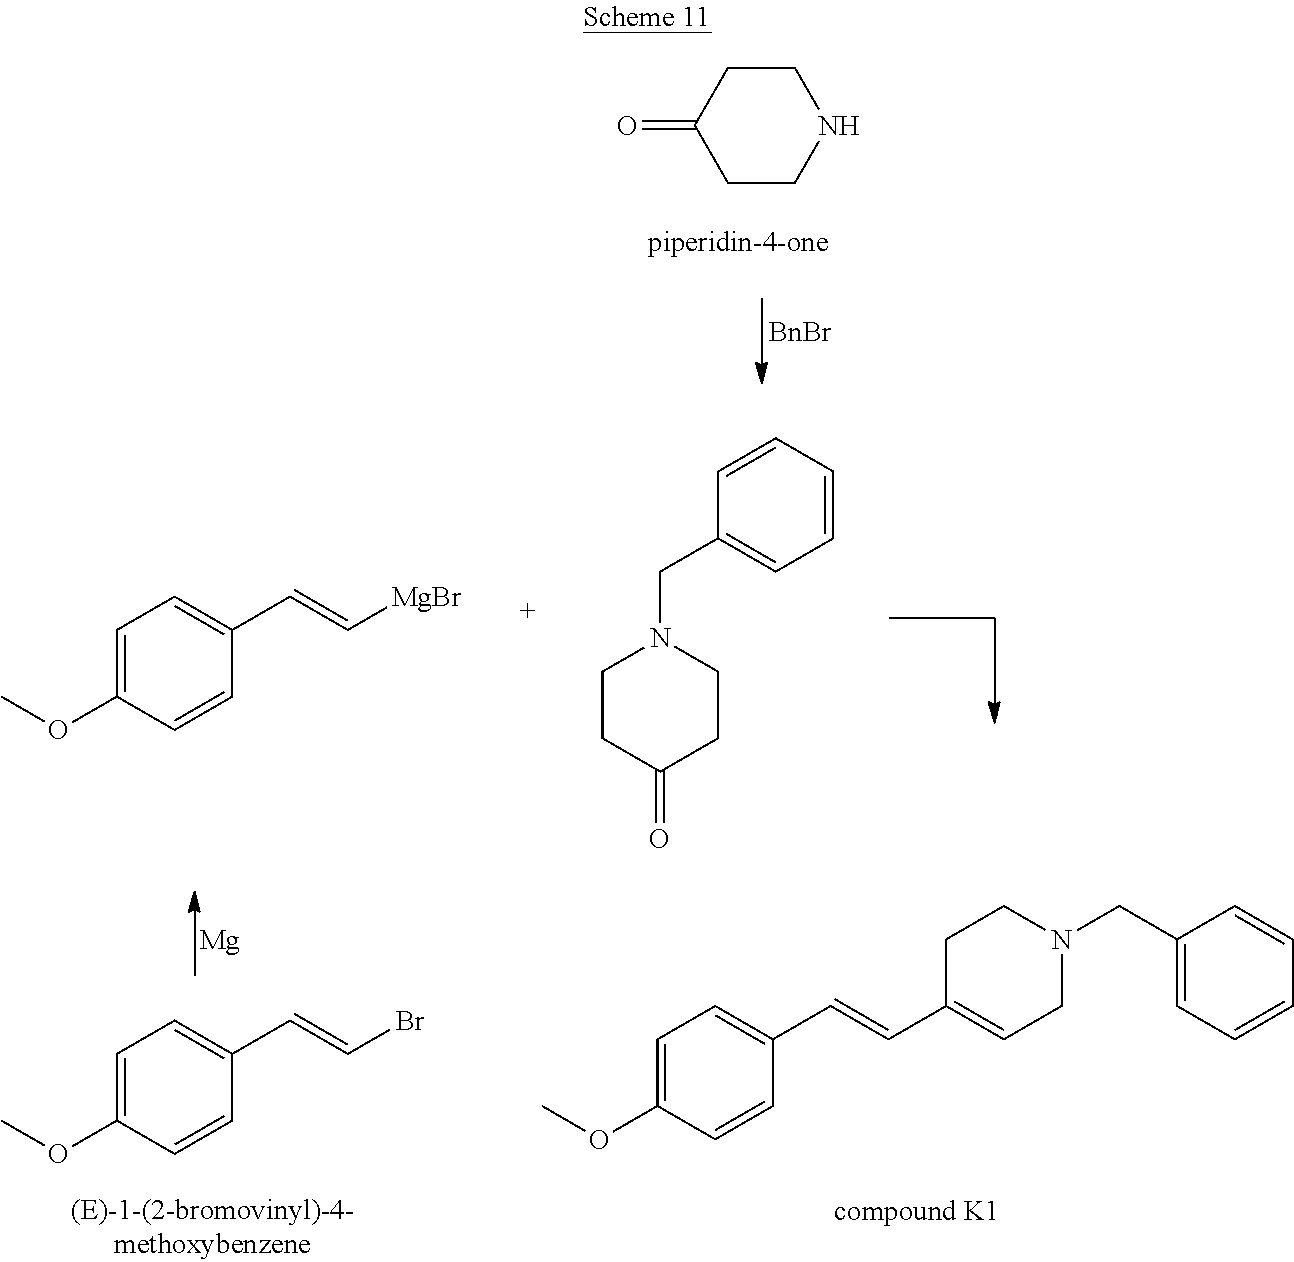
C1CNCCC1=O.[BnBr].C1=C(OC)C=CC(C=C[MgBr])=C1.C1CC(=O)CCN1CC1=CC=CC=C1.C1=C(OC)C=CC(C=CC2=CCN(CC3=CC=CC=C3)CC2)=C1.C1=C(OC)C=CC(C=CBr)=C1.[Mg]
